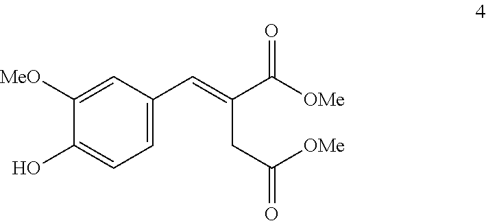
C1=C(C=C(CC([OMe])=O)C([OMe])=O)C=C([MeO])C(O)=C1
